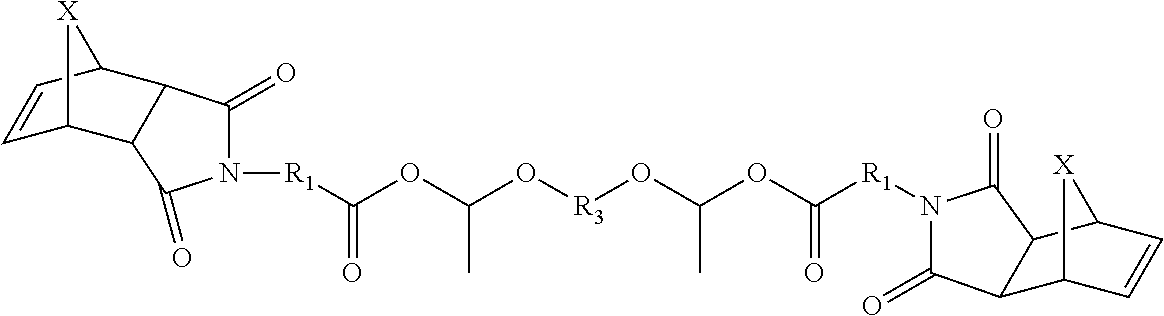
[R1](C(OC(O[R3]OC(C)OC([R1]N1C(=O)C2C3C=CC(C2C1=O)[X]3)=O)C)=O)N1C(=O)C2C(C1=O)C1C=CC2[X]1
